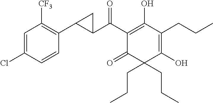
C1(C(C2=C(O)C(CCC)=C(O)C(CCC)(CCC)C2=O)=O)C(C2=C([CF3])C=C(Cl)C=C2)C1
